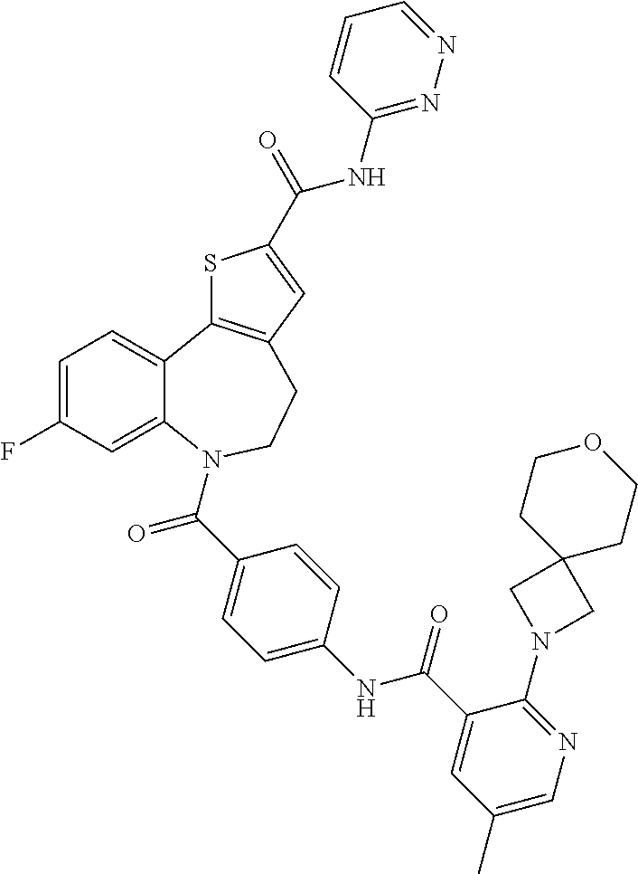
C1=C(F)C=C2C(=C1)C1=C(CCN2C(C2=CC=C(NC(C3=CC(C)=CN=C3N3CC4(C3)CCOCC4)=O)C=C2)=O)C=C(C(=O)NC2=NN=CC=C2)S1
